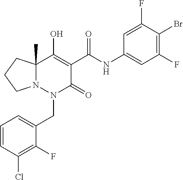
C1=CC(Cl)=C(F)C(CN2C(=O)C(C(=O)NC3=CC(F)=C(Br)C(F)=C3)=C(O)C3(C)N2CCC3)=C1
